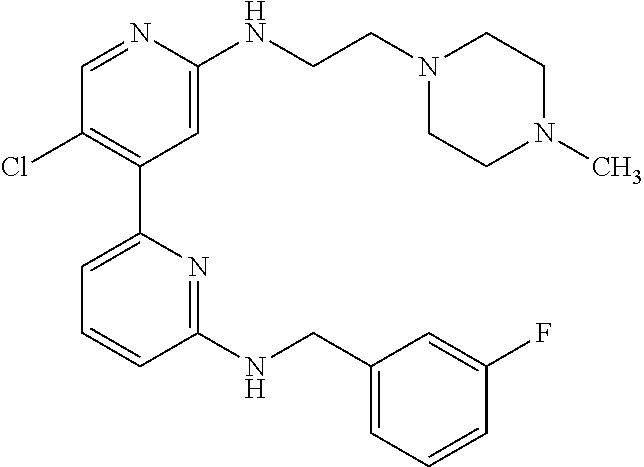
C1=NC(NCCN2CCN(C)CC2)=CC(C2=CC=CC(NCC3=CC=CC(F)=C3)=N2)=C1Cl
